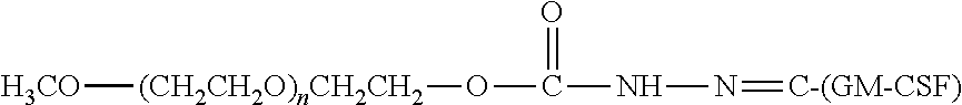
[H3CO][(CH2CH2O)nCH2CH2]OC(=O)NN=[C-(GM-CSF)]
